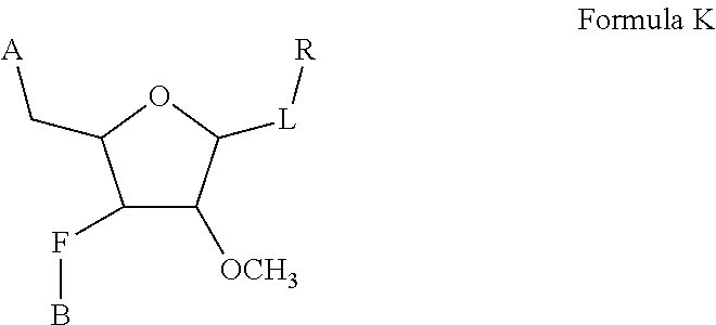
C1(FB)C([OCH3])C([L][R])OC1C[A]
